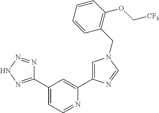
C1(C2=NNN=N2)=CC=NC(C2=CN(CC3=C(OC[CF3])C=CC=C3)C=N2)=C1
